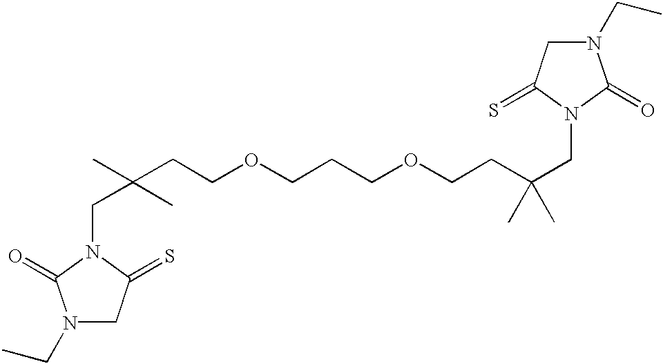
N1(CC)CC(=S)N(CC(CCOCCCOCCC(CN2C(=S)CN(CC)C2=O)(C)C)(C)C)C1=O
